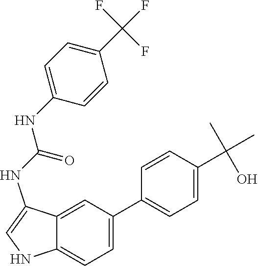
C1=CC(C(C)(C)O)=CC=C1C1=CC=C2C(=C1)C(NC(=O)NC1=CC=C(C(F)(F)F)C=C1)=CN2
